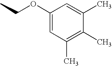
C1(OCC)=CC(C)=C(C)C(C)=C1
